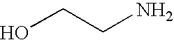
C(N)CO
